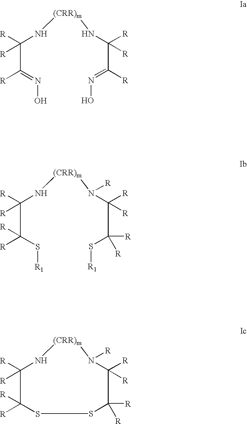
[(CRR)m](NC(C(=NO)[R])([R])[R])NC(C(=NO)[R])([R])[R].[(CRR)m](NC(C(S[R1])([R])[R])([R])[R])N(C(C(S[R1])([R])[R])([R])[R])[R].[(CRR)m]1NC([R])([R])C([R])([R])SSC([R])([R])C([R])([R])N1[R]
